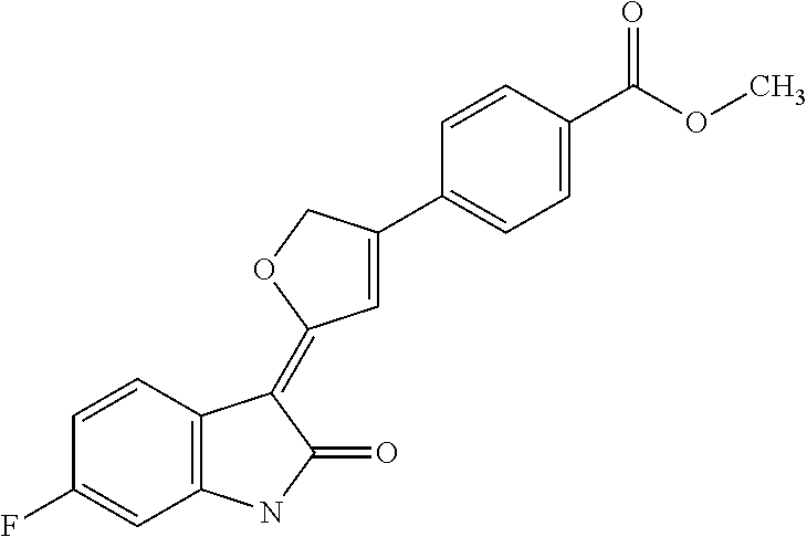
C1=CC2=C(C=C1F)NC(=O)C2=C1C=C(C2=CC=C(C(OC)=O)C=C2)CO1
